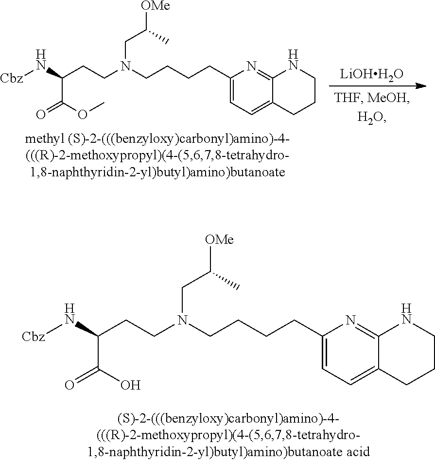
[LiOHH2O].C(CN(CCCCC1=CC=C2CCCNC2=N1)CCC(C(=O)OC)N[Cbz])(C)[OMe].C(CN(CCCCC1=CC=C2CCCNC2=N1)CCC(C(=O)O)N[Cbz])(C)[OMe]
